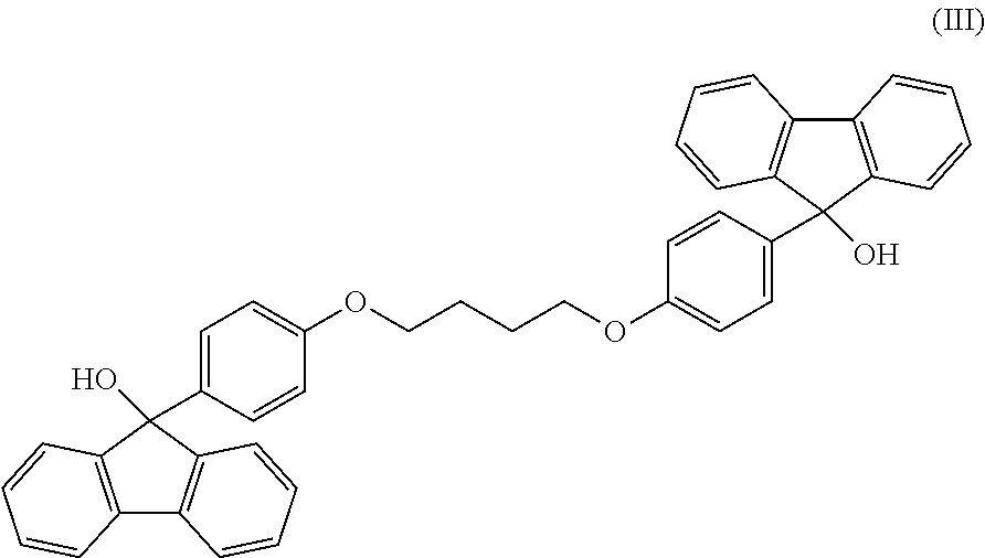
C12=C(C(O)(C3=CC=C(OCCCCOC4=CC=C(C5(O)C6=C(C7=C5C=CC=C7)C=CC=C6)C=C4)C=C3)C3=C1C=CC=C3)C=CC=C2
